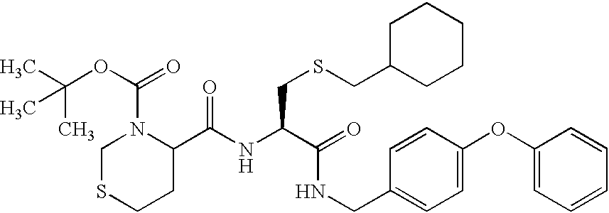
C(NC(C(=O)NCC1=CC=C(OC2=CC=CC=C2)C=C1)CSCC1CCCCC1)(=O)C1N(C(OC(C)(C)C)=O)CSCC1
